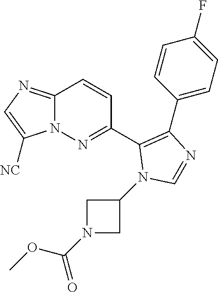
C1(C2=NN3C(=NC=C3[NC])C=C2)=C(C2=CC=C(F)C=C2)N=CN1C1CN(C(OC)=O)C1
